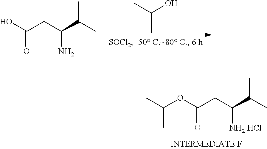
CC(O)C.OC(CC(C(C)C)N)=O.O(C(CC(C(C)C)[NH2 HCl])=O)C(C)C
